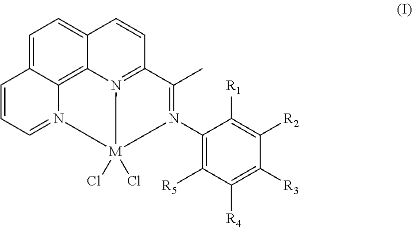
C1(N2=C(C)C3=N4C5=C6C(=CC=C5C=C3)C=CC=N6[M]24(Cl)Cl)=C([R5])C([R4])=C([R3])C([R2])=C1[R1]
